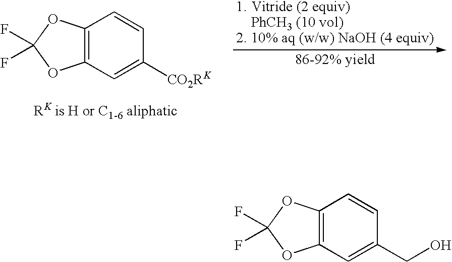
C12=C(C=C([CO2RK])C=C1)OC(F)(F)O2.C12=C(C=C(CO)C=C1)OC(F)(F)O2
